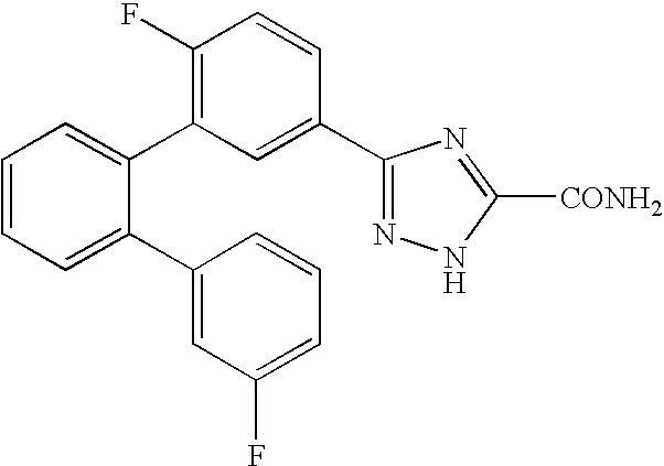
C1(C2=C(F)C=CC(C3=NNC([CONH2])=N3)=C2)=CC=CC=C1C1=CC(F)=CC=C1
